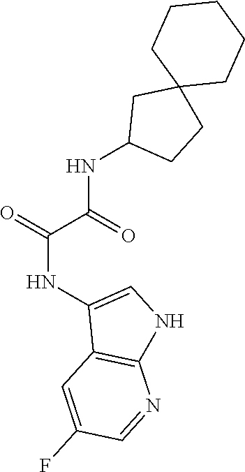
O=C(NC1=CNC2=C1C=C(F)C=N2)C(NC1CC2(CCCCC2)CC1)=O
